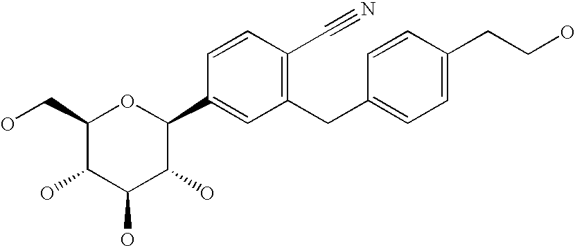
C1(CO)C(O)C(O)C(O)C(C2=CC(CC3=CC=C(CCO)C=C3)=C(C#N)C=C2)O1
